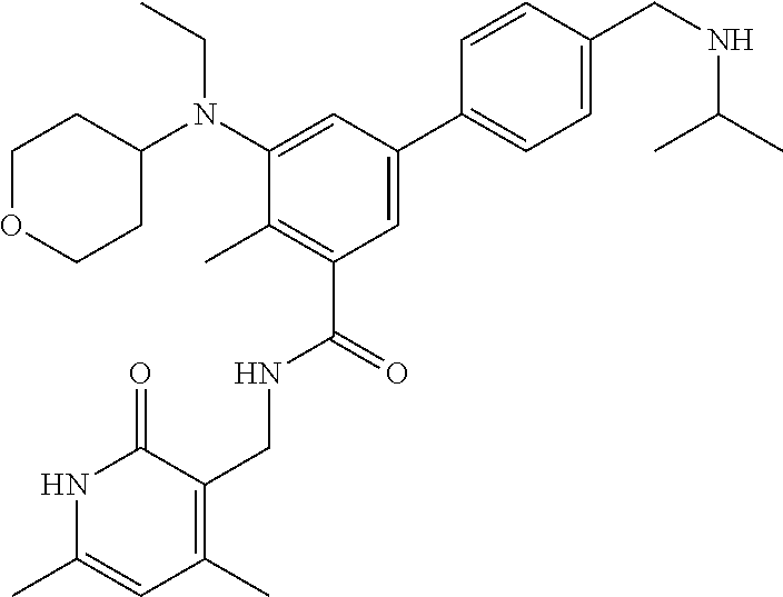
C1=CC(CNC(C)C)=CC=C1C1=CC(C(=O)NCC2=C(C)C=C(C)NC2=O)=C(C)C(N(C2CCOCC2)CC)=C1
